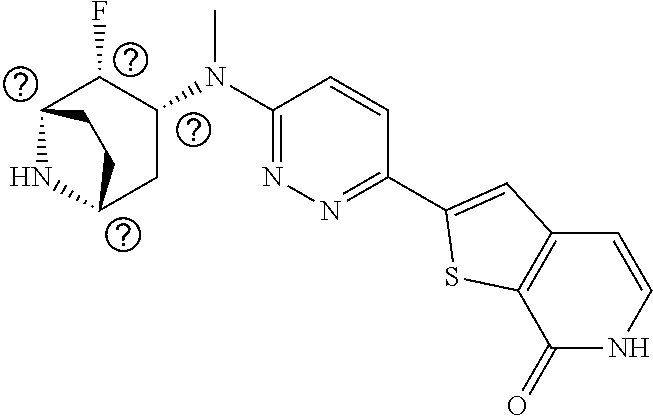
C1(C2=CC3=C(S2)C(=O)NC=C3)=NN=C(N(C2C(F)C3NC(C2)CC3)C)C=C1
